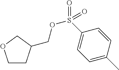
C1CC(COS(C2=CC=C(C)C=C2)(=O)=O)CO1
